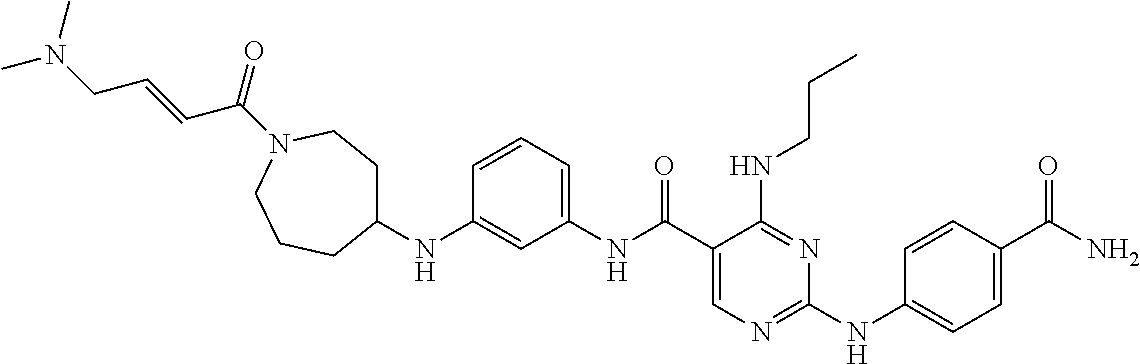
C1(NC2CCN(C(=O)C=CCN(C)C)CCC2)=CC(NC(C2=CN=C(NC3=CC=C(C(N)=O)C=C3)N=C2NCCC)=O)=CC=C1
